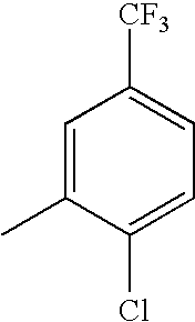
C1=C(C)C(Cl)=CC=C1[CF3]
